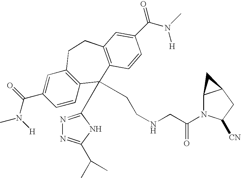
CN(C(C1=CC2=C(C=C1)C(C1=NN=C(C(C)C)N1)(CCNCC(N1C3C(CC1[CN])C3)=O)C1=C(CC2)C=C(C(N(C)[H])=O)C=C1)=O)[H]
